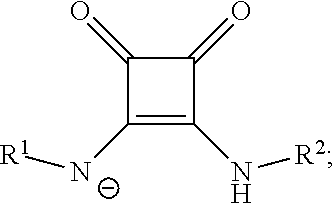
C1(=O)C([N-][R1])=C(N[R2])C1=O
